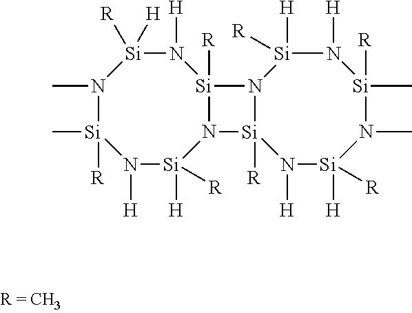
N1([H])[Si]([H])([R])N2[Si]([R])(N([H])[Si]([H])([R])N(C)[Si]1([R])C)N1[Si]2([R])N([H])[Si]([H])([R])N(C)[Si](C)([R])N([H])[Si]1([H])[R]
